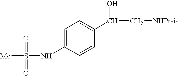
C1=C(NS([Me])(=O)=O)C=CC(C(C[NHPr-i-])O)=C1
